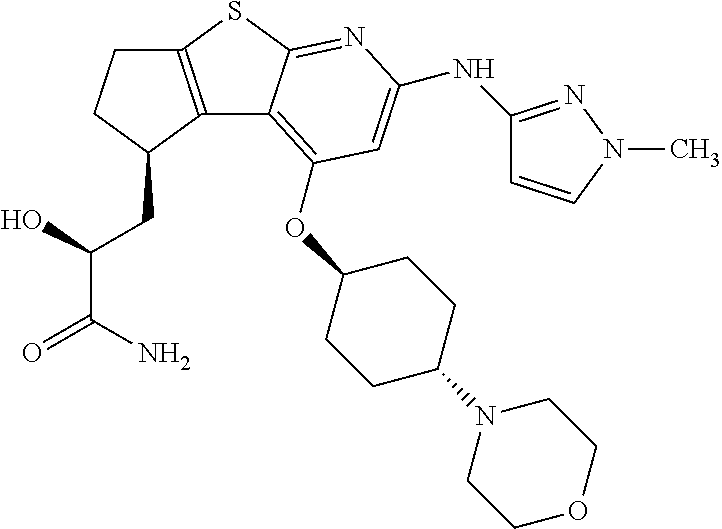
C1C2=C(C(CC(C(=O)N)O)C1)C1=C(OC3CCC(N4CCOCC4)CC3)C=C(NC3=NN(C)C=C3)N=C1S2
